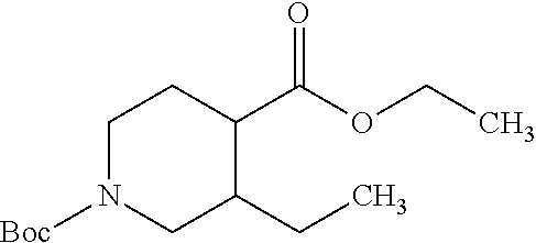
N1([Boc])CC(CC)C(C(OCC)=O)CC1
